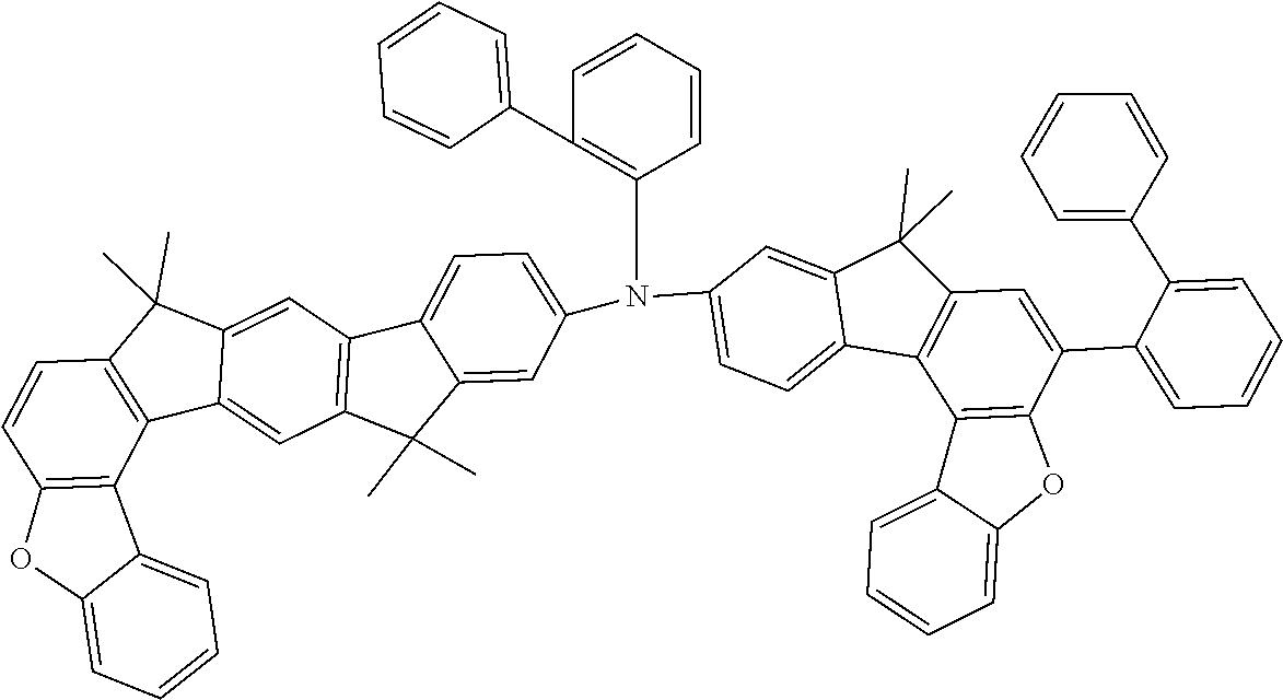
C12=C(C(C)(C)C3=CC4=C(C(C)(C)C5=CC(N(C6=CC=C7C8=C(C=C(C9=CC=CC=C9C9=CC=CC=C9)C9=C8C8=CC=CC=C8O9)C(C)(C)C7=C6)C6=C(C7=CC=CC=C7)C=CC=C6)=CC=C45)C=C13)C=CC1=C2C2=CC=CC=C2O1
